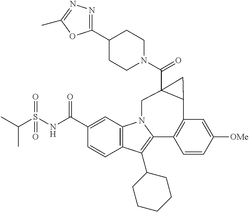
C(S(NC(C1=CC2=C(C=C1)C(C1CCCCC1)=C1N2CC2(C(=O)N3CCC(C4=NN=C(C)O4)CC3)C(C3=C1C=CC([OMe])=C3)C2)=O)(=O)=O)(C)C
